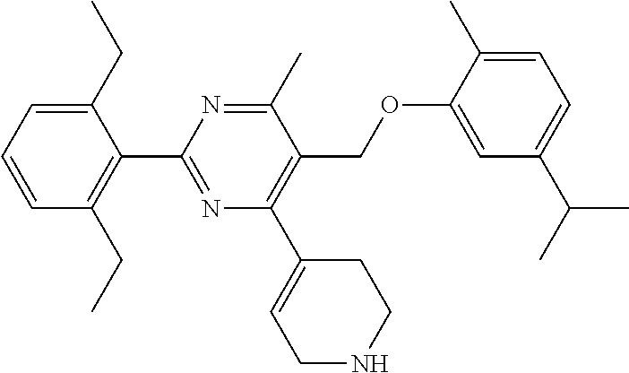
C1(C2=NC(C3=CCNCC3)=C(COC3=CC(C(C)C)=CC=C3C)C(C)=N2)=C(CC)C=CC=C1CC
